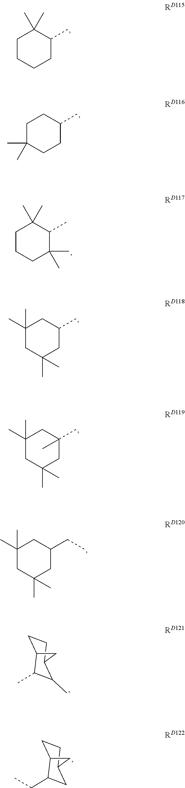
C1CCCC(C)C1(C)C.C1C(C)(C)CCC(C)C1.C1CCC(C)(C)C(C)C1(C)C.C1(C)(C)CC(C)(C)CC(C)C1.C1(C)(C)CC(C)(C)CC(C)(C)C1.C1(C)(C)CC(C)(C)CC(CC)C1.C1CC2C(C)C(C)C1C2.C1CC2C(CC)CC1C2
